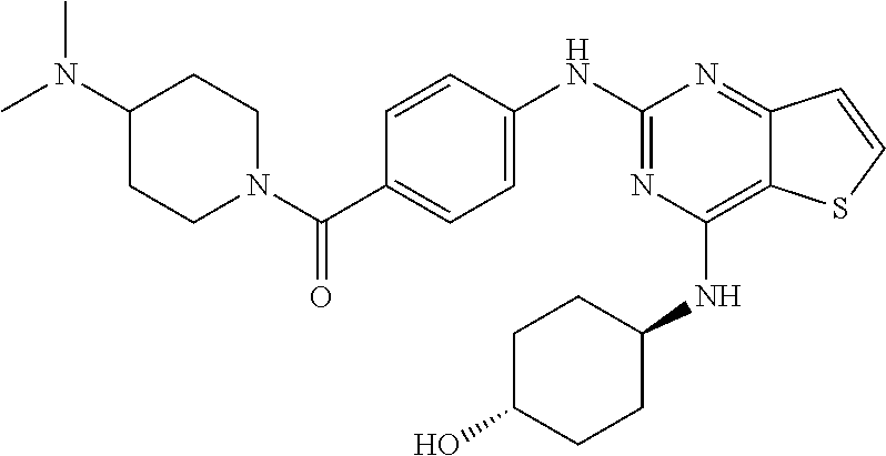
C1(NC2=CC=C(C(N3CCC(N(C)C)CC3)=O)C=C2)=NC(NC2CCC(O)CC2)=C2C(=N1)C=CS2
